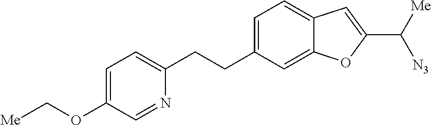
[Me]COC1=CC=C(CCC2=CC=C3C(=C2)OC(C([Me])[N3])=C3)N=C1
